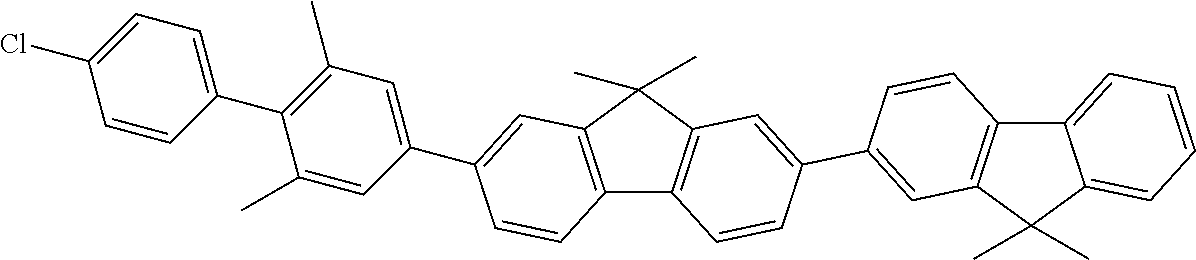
C1(C)=C(C2=CC=C(Cl)C=C2)C(C)=CC(C2=CC3=C(C4=C(C3(C)C)C=C(C3=CC5=C(C=C3)C3=CC=CC=C3C5(C)C)C=C4)C=C2)=C1
